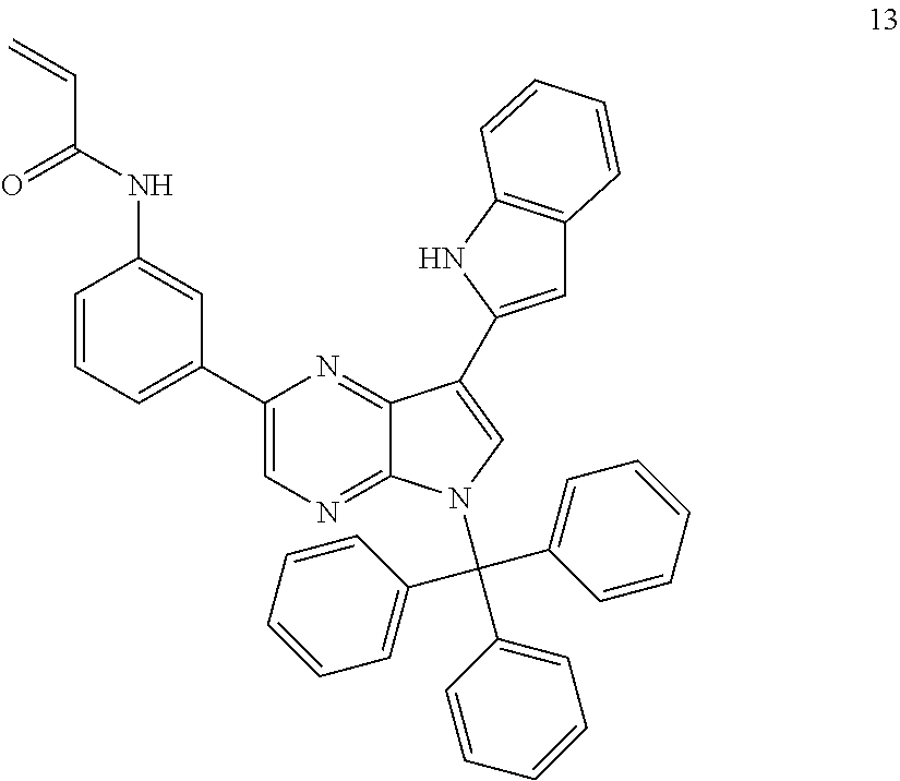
C1=C(C2=CN(C(C3=CC=CC=C3)(C3=CC=CC=C3)C3=CC=CC=C3)C3=NC=C(C4=CC=CC(NC(=O)C=C)=C4)N=C32)NC2=C1C=CC=C2
